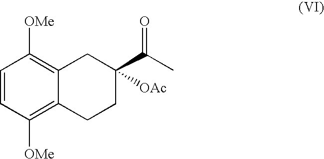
C1=CC([OMe])=C2C(=C1[OMe])CC(C(C)=O)([OAc])CC2
